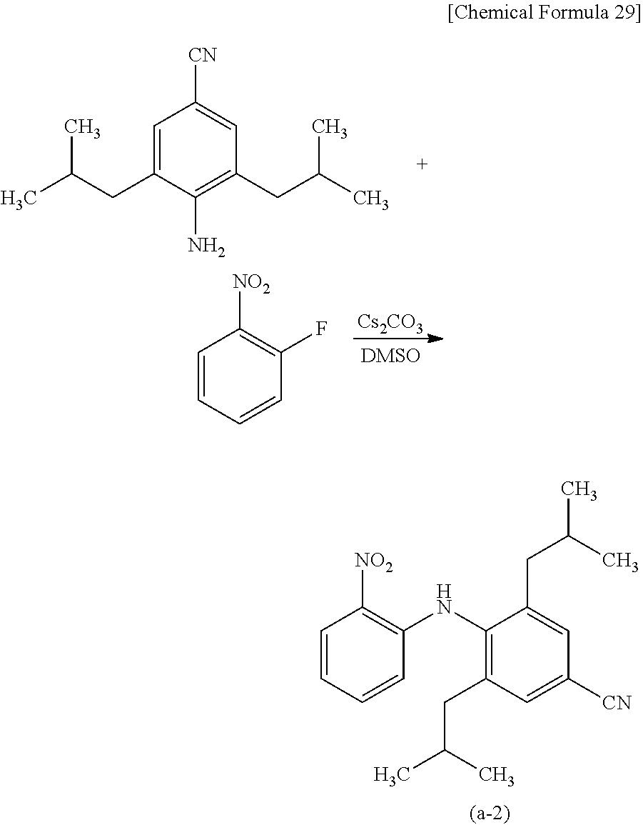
C1=C(CC(C)C)C(N)=C(CC(C)C)C=C1[CN].[Cs2CO3].C1=CC=CC(F)=C1[NO2].C1=CC=CC(NC2=C(CC(C)C)C=C([CN])C=C2CC(C)C)=C1[NO2]
